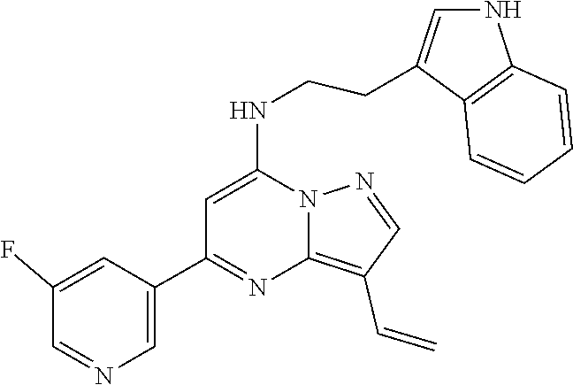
C1(C=C)=C2N(N=C1)C(NCCC1=CNC3=C1C=CC=C3)=CC(C1=CN=CC(F)=C1)=N2
